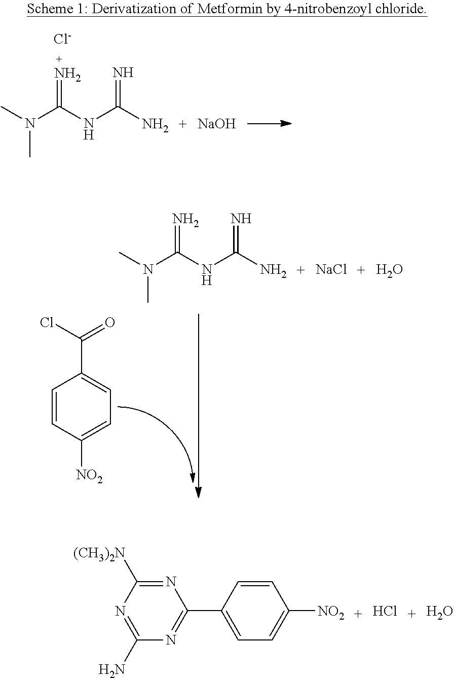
CN(C(NC(N)=N)=N)C.[Cl-].[NaOH].C1=CC([NO2])=CC=C1C(Cl)=O.CN(C(NC(N)=N)=N)C.[NaCl].O.N1=C([(CH3)2N])N=C(N)N=C1C1=CC=C([NO2])C=C1.Cl.O
